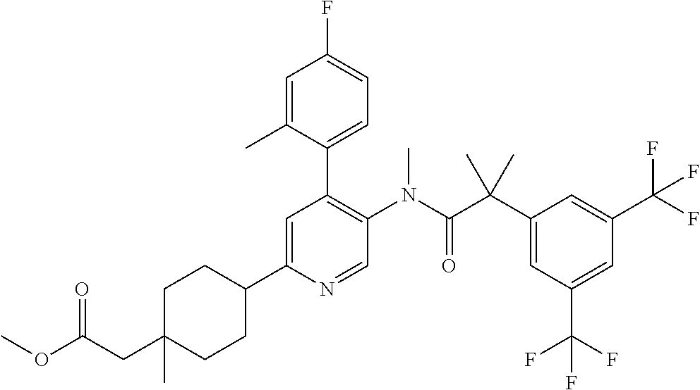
C1CC(C2=CC(C3=CC=C(F)C=C3C)=C(N(C(C(C3=CC(C(F)(F)F)=CC(C(F)(F)F)=C3)(C)C)=O)C)C=N2)CCC1(CC(OC)=O)C
